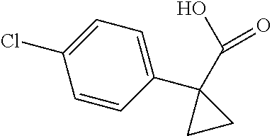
C1=CC(C2(C(O)=O)CC2)=CC=C1Cl
